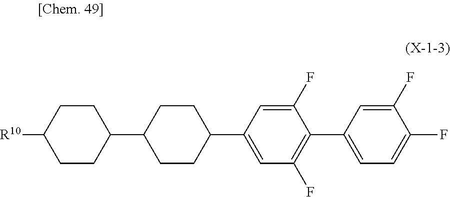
[R10]C1CCC(C2CCC(C3=CC(F)=C(C4=CC=C(F)C(F)=C4)C(F)=C3)CC2)CC1
